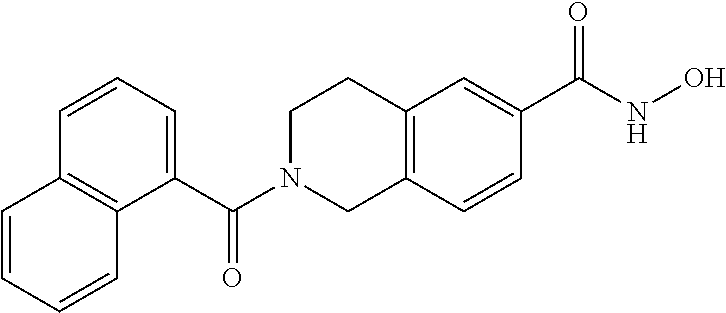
C1(C(N2CC3=C(CC2)C=C(C(NO)=O)C=C3)=O)=CC=CC2=C1C=CC=C2
